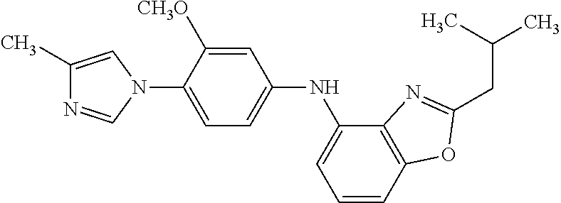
C1(C)=CN(C2=CC=C(NC3=CC=CC4=C3N=C(CC(C)C)O4)C=C2[CH3O])C=N1
